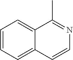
C1=CC=C2C(=C1)C(C)=NC=C2
